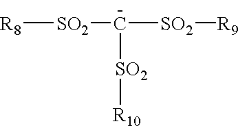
[R8][SO2]C([SO2][R10])[SO2][R9]
